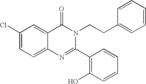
C1(Cl)=CC=C2C(=C1)C(=O)N(CCC1=CC=CC=C1)C(C1=C(O)C=CC=C1)=N2
